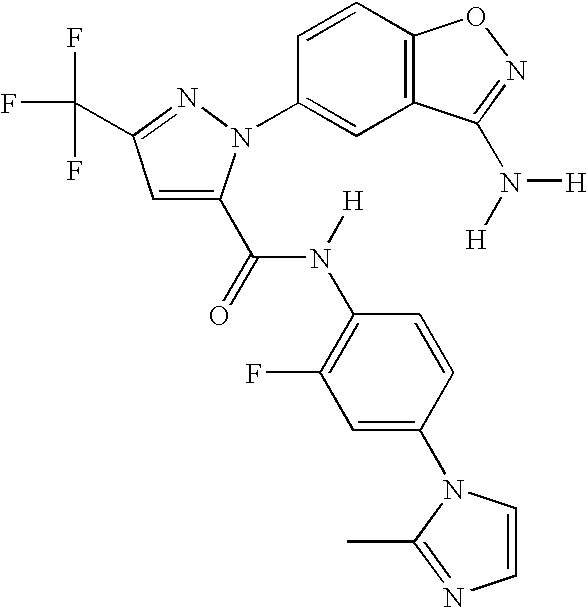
C1=C(C(=O)N(C2=C(F)C=C(N3C=CN=C3C)C=C2)[H])N(C2=CC3=C(C=C2)ON=C3N([H])[H])N=C1C(F)(F)F
